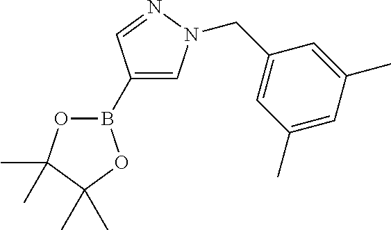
O1B(C2=CN(CC3=CC(C)=CC(C)=C3)N=C2)OC(C)(C)C1(C)C
